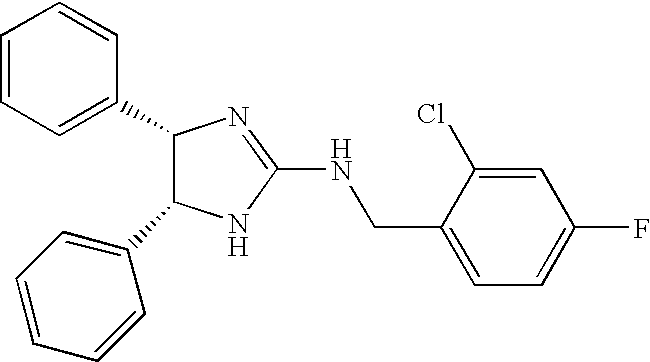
C1(C2C(C3=CC=CC=C3)NC(NCC3=CC=C(F)C=C3Cl)=N2)=CC=CC=C1
